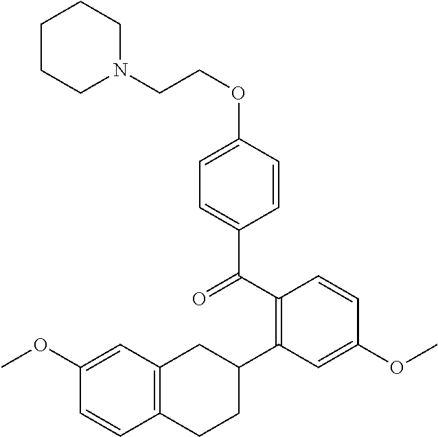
C1CCN(CCOC2=CC=C(C(C3=C(C4CC5=C(CC4)C=CC(OC)=C5)C=C(OC)C=C3)=O)C=C2)CC1
